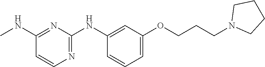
C1(NC)=NC(NC2=CC(OCCCN3CCCC3)=CC=C2)=NC=C1
